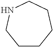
C1CCCCNC1
